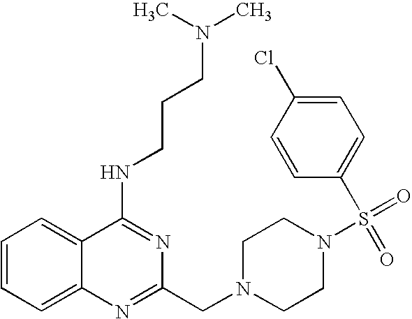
C1=CC=C2C(=C1)C(NCCCN(C)C)=NC(CN1CCN(S(=O)(=O)C3=CC=C(Cl)C=C3)CC1)=N2
